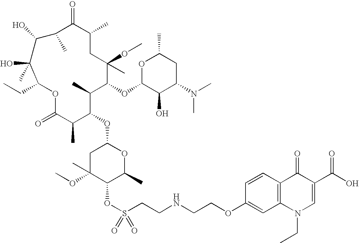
C1C(OC)(C)C(OS(CCNCCOC2=CC3=C(C=C2)C(=O)C(C(O)=O)=CN3CC)(=O)=O)C(C)OC1OC1C(C)C(=O)OC(CC)C(O)(C)C(O)C(C)C(=O)C(C)CC(C)(OC)C(OC2C(O)C(N(C)C)CC(C)O2)C1C
